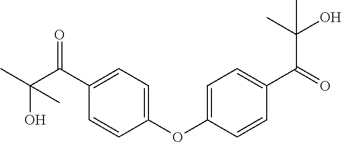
C1=CC(OC2=CC=C(C(=O)C(C)(O)C)C=C2)=CC=C1C(C(C)(O)C)=O
